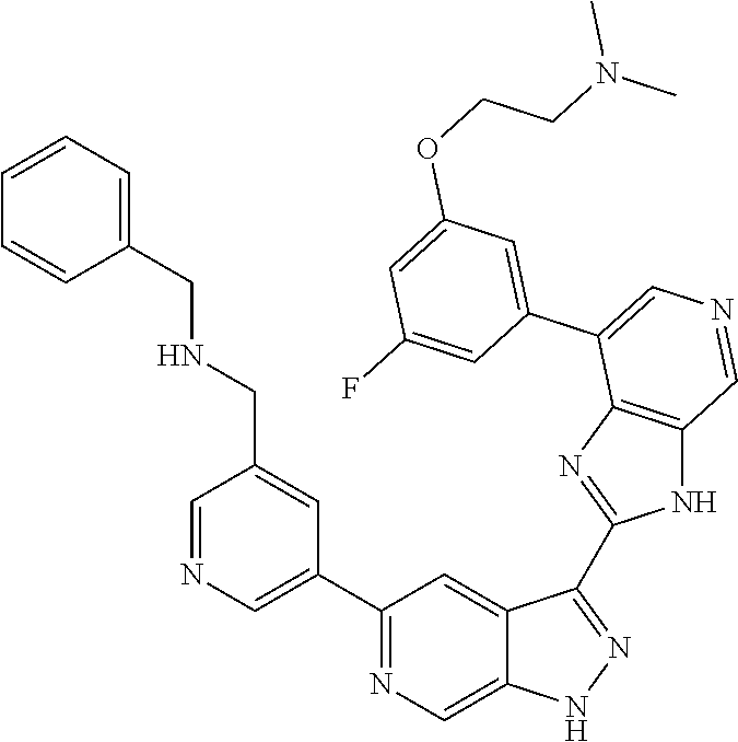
C1(C2=CN=CC(CNCC3=CC=CC=C3)=C2)=NC=C2C(=C1)C(C1=NC3=C(N1)C=NC=C3C1=CC(OCCN(C)C)=CC(F)=C1)=NN2
